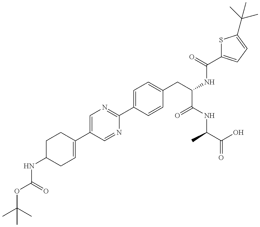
N(C1CC=C(C2=CN=C(C3=CC=C(CC(NC(=O)C4=CC=C(C(C)(C)C)S4)C(NC(C(=O)O)C)=O)C=C3)N=C2)CC1)C(OC(C)(C)C)=O
